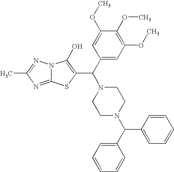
C1(C(N2CCN(C(C3=CC=CC=C3)C3=CC=CC=C3)CC2)C2=C(O)N3C(=NC(C)=N3)S2)=CC(OC)=C(OC)C(OC)=C1
